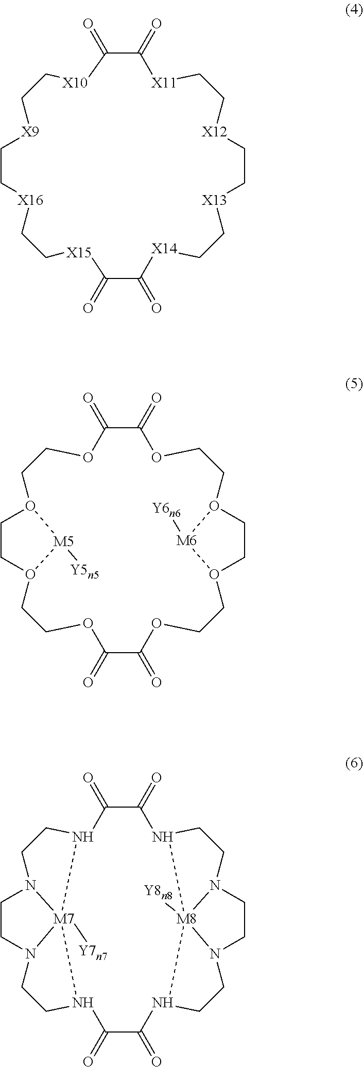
C1(=O)C(=O)[X11]CC[X12]CC[X13]CC[X14]C(=O)C(=O)[X15]CC[X16]CC[X9]CC[X10]1.C1(=O)C(=O)OCCO2[M6]([Y6n6])O(CCOC(=O)C(=O)OCCO3[M5]([Y5n5])O(CCO1)CC3)CC2.C1(=O)C(=O)N2CCN3[M8]24([Y8n8])N(C(=O)C(=O)N2CCN5[M7]26([Y7n7])N1CCN6CC5)CCN4CC3
